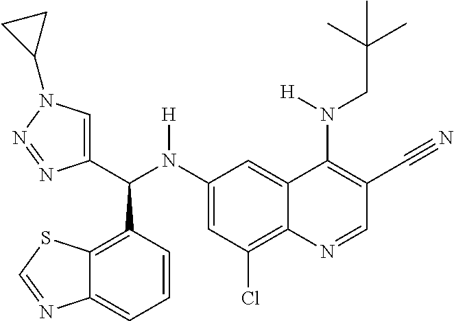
C1(N(C(C2=CN(C3CC3)N=N2)C2=C3C(=CC=C2)N=CS3)[H])=CC(Cl)=C2C(=C1)C(N(CC(C)(C)C)[H])=C(C#N)C=N2
